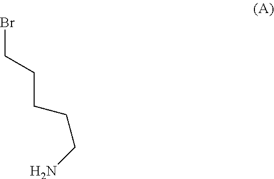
BrCCCCCN
